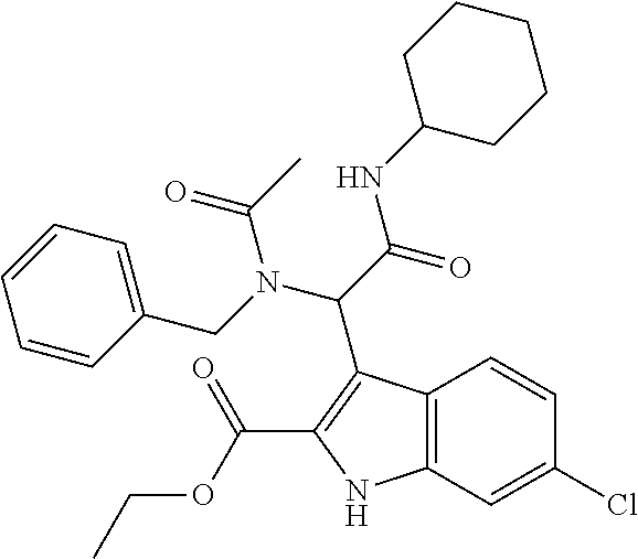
C12=C(NC(C(OCC)=O)=C1C(C(NC1CCCCC1)=O)N(C(=O)C)CC1=CC=CC=C1)C=C(Cl)C=C2
